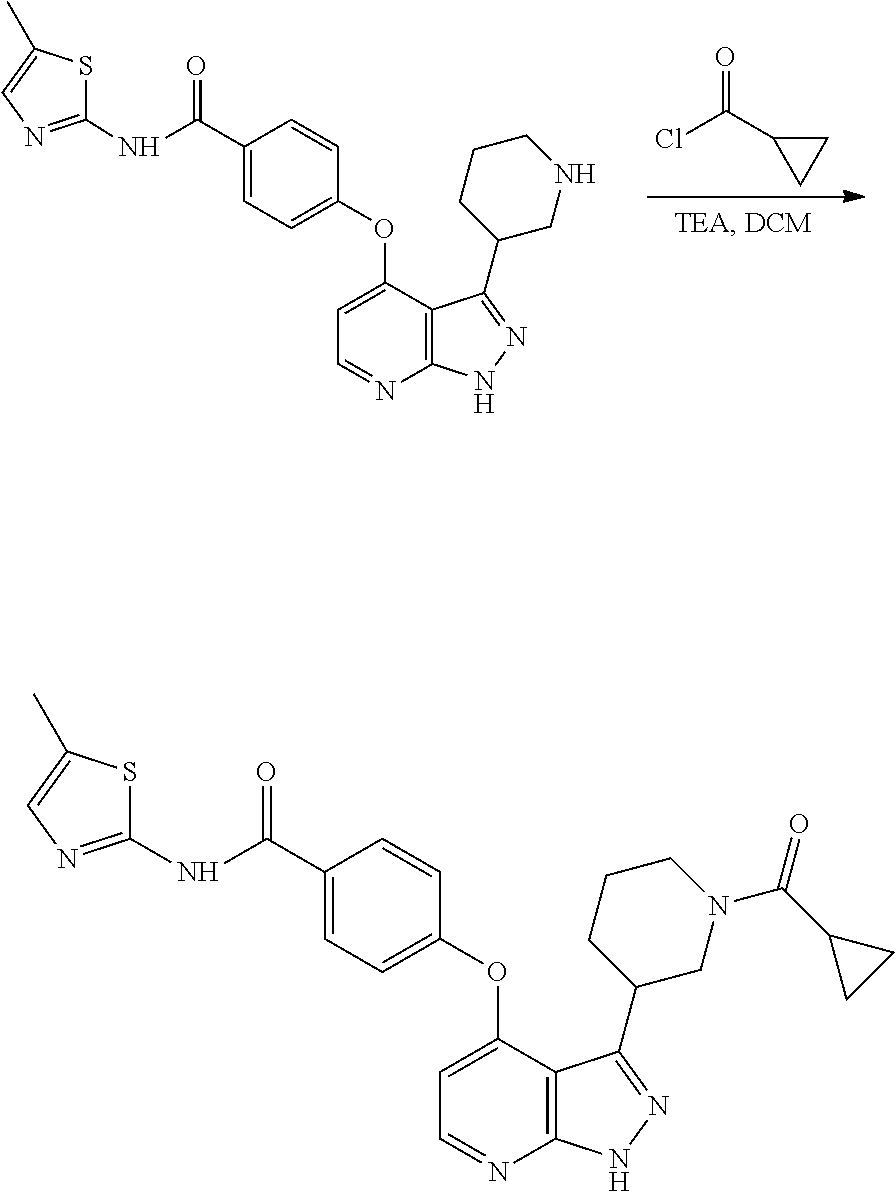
C1(C(NC2=NC=C(C)S2)=O)=CC=C(OC2=CC=NC3=C2C(C2CN(C(C4CC4)=O)CCC2)=NN3)C=C1.C1(C(NC2=NC=C(C)S2)=O)=CC=C(OC2=CC=NC3=C2C(C2CNCCC2)=NN3)C=C1.O=C(C1CC1)Cl
